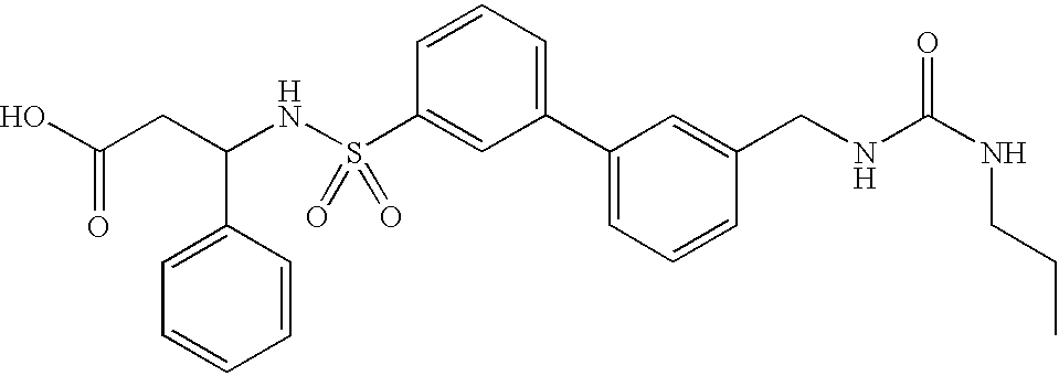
OC(CC(NS(C1=CC(C2=CC=CC(CNC(=O)NCCC)=C2)=CC=C1)(=O)=O)C1=CC=CC=C1)=O
